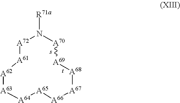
[A64]1[A65][A66][A67][A68][A69][A70]N([R71a])[A72][A61][A62][A63]1
